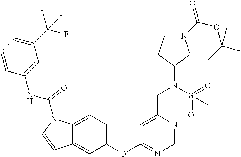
C1(CN(S(=O)(=O)C)C2CCN(C(OC(C)(C)C)=O)C2)=CC(OC2=CC=C3C(=C2)C=CN3C(NC2=CC(C(F)(F)F)=CC=C2)=O)=NC=N1
